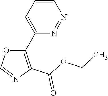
C1=CC=C(C2=C(C(OCC)=O)N=CO2)N=N1
